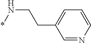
C1=NC=CC=C1CCN*
